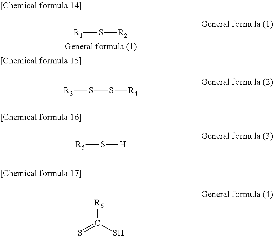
[R1]S[R2].[R3]SS[R4].[R5]S[H].[R6]C(S)=S
